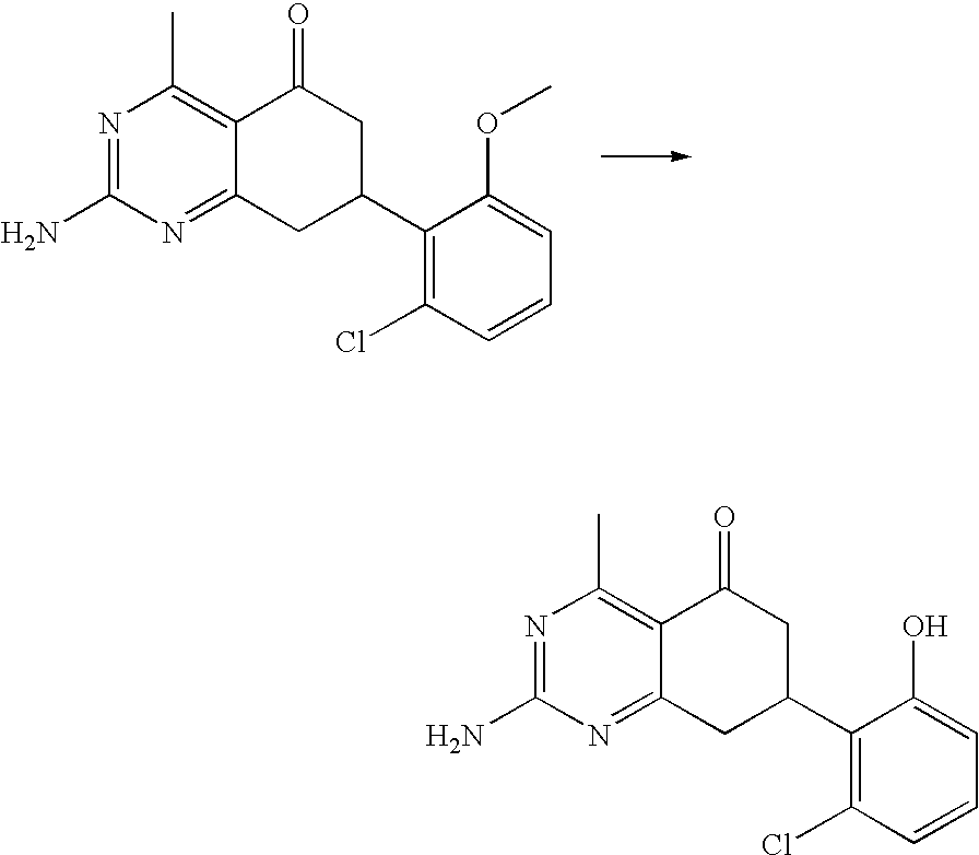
C1(C2CC3=NC(N)=NC(C)=C3C(=O)C2)=C(Cl)C=CC=C1OC.C1(C2CC3=NC(N)=NC(C)=C3C(=O)C2)=C(Cl)C=CC=C1O
